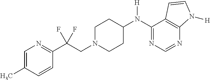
C1(N(C2CCN(CC(C3=NC=C(C)C=C3)(F)F)CC2)[H])=NC=NC2=C1C=CN2[H]
